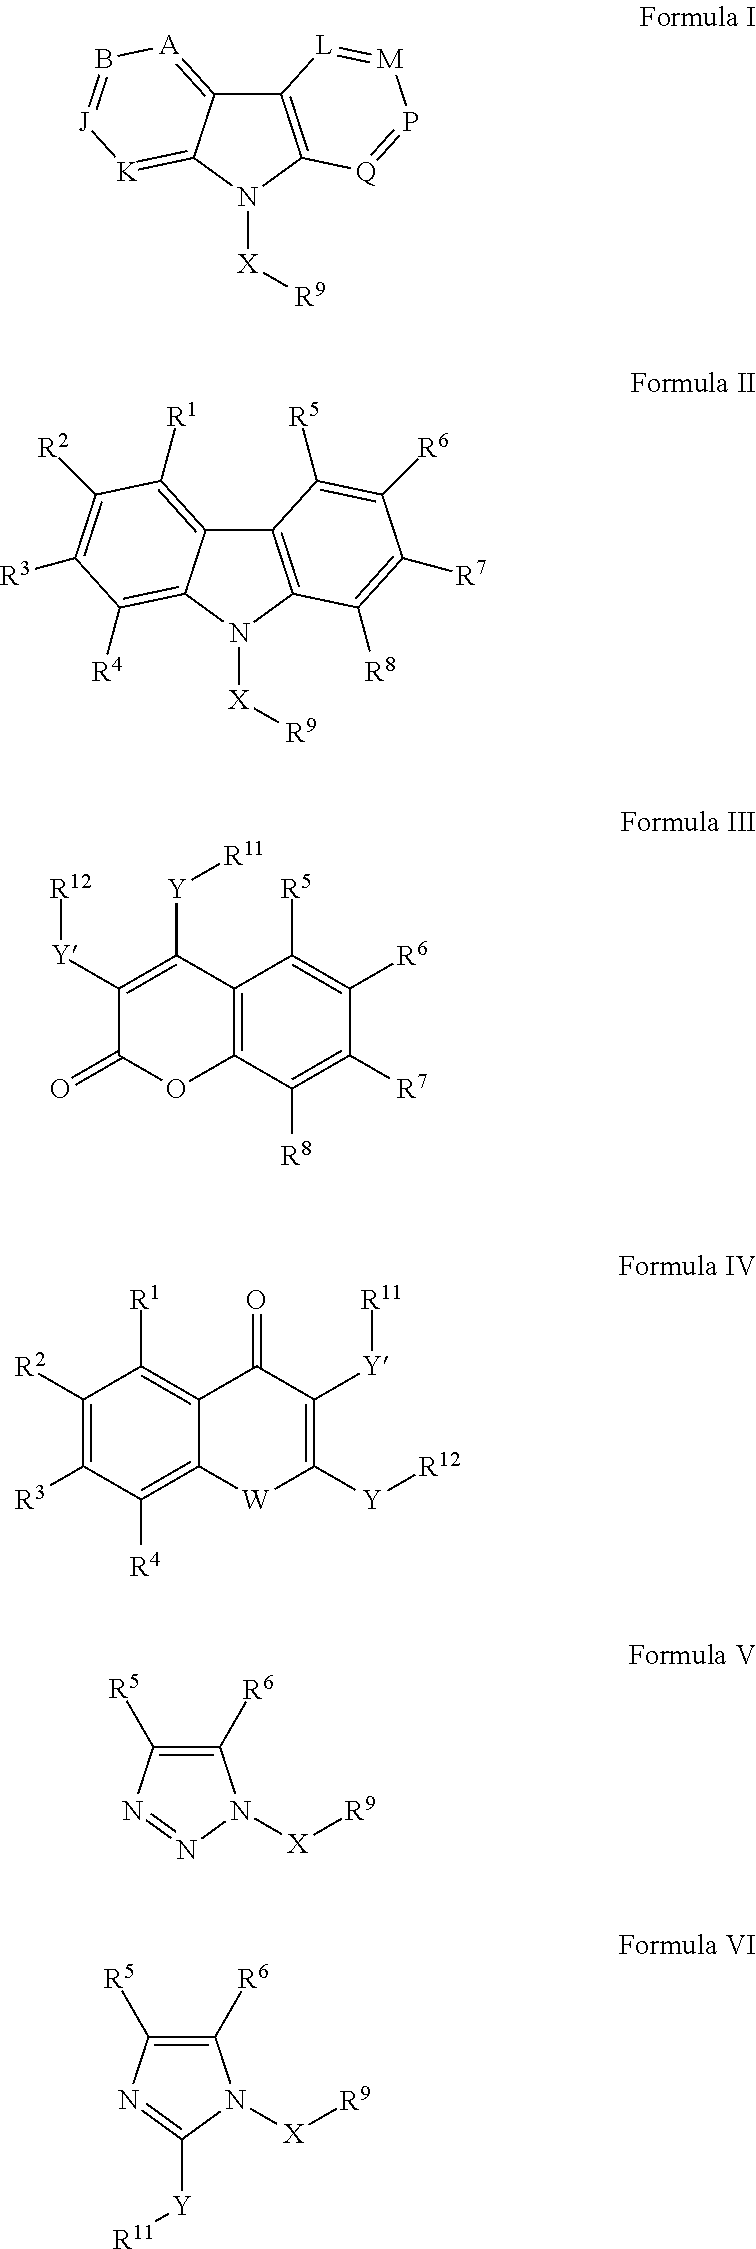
C12=C(N([X][R9])C3=[K][J]=B[A]=C13)[Q]=P[M]=[L]2.C12=C(N([X][R9])C3=C([R4])C([R3])=C([R2])C([R1])=C13)C([R8])=C([R7])C([R6])=C2[R5].C1([Y][R12])=C([Y][R11])C2=C(OC1=O)C([R8])=C([R7])C([R6])=C2[R5].C1([R2])=C([R3])C([R4])=C2C(=C1[R1])C(=O)C([Y][R11])=C([Y][R12])[W]2.C1([R6])=C([R5])N=NN1[X][R9].C1([R6])=C([R5])N=C([Y][R11])N1[X][R9]
